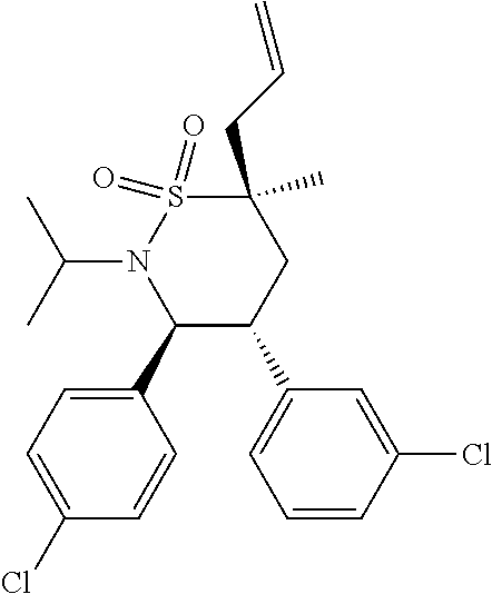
C1(C2=CC=C(Cl)C=C2)C(C2=CC=CC(Cl)=C2)CC(C)(CC=C)S(=O)(=O)N1C(C)C
